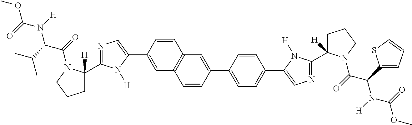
C1(C2=CN=C(C3([H])CCCN3C(C(N(C(OC)=O)[H])C(C)C)=O)N2[H])=CC2=C(C=C1)C=C(C1=CC=C(C3=CN=C(C4([H])CCCN4C(C(N(C(=O)OC)[H])C4=CC=CS4)=O)N3[H])C=C1)C=C2
